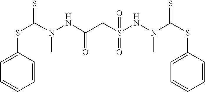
S(C1=CC=CC=C1)C(N(NC(CS(NN(C(SC1=CC=CC=C1)=S)C)(=O)=O)=O)C)=S
